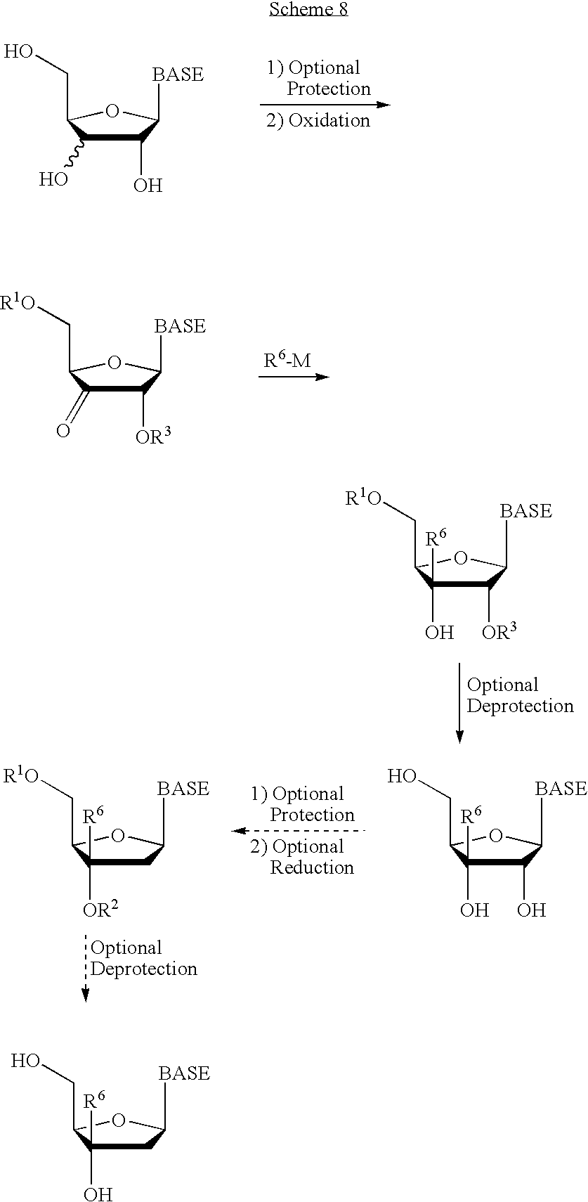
C1([OR3])C(=O)C(C[R1O])OC1[BASE].C1([OR3])C(O)([R6])C(C[R1O])OC1[BASE].C1(O)C(O)([R6])C(CO)OC1[BASE].C1C([OR2])([R6])C(C[R1O])OC1[BASE].C1(O)C(O)C(CO)OC1[BASE].C1C(O)([R6])C(CO)OC1[BASE]
